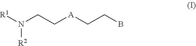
[R2]N([R1])CC[A]CCB
